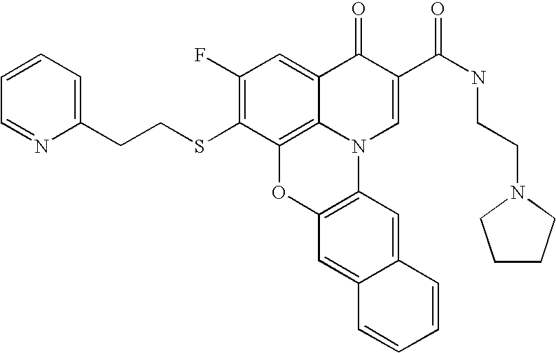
C1(F)=C(SCCC2=CC=CC=N2)C2=C3C(=C1)C(=O)C(C(NCCN1CCCC1)=O)=CN3C1=C(O2)C=C2C(=C1)C=CC=C2
